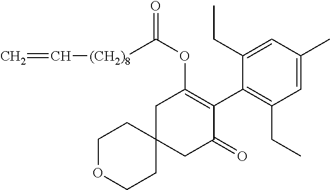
C1OCCC2(C1)CC(=O)C(C1=C(CC)C=C(C)C=C1CC)=C(OC([(CH2)8]C=C)=O)C2
